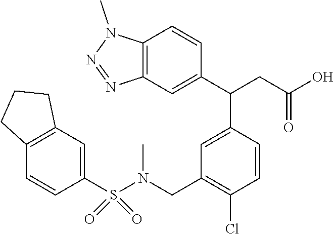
C1=C(C(CC(O)=O)C2=CC3=C(C=C2)N(C)N=N3)C=CC(Cl)=C1CN(S(C1=CC2=C(C=C1)CCC2)(=O)=O)C
